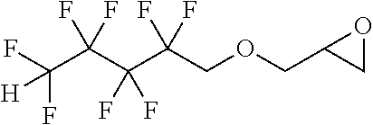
FC(C(C(C(COCC1CO1)(F)F)(F)F)(F)F)(F)[H]
